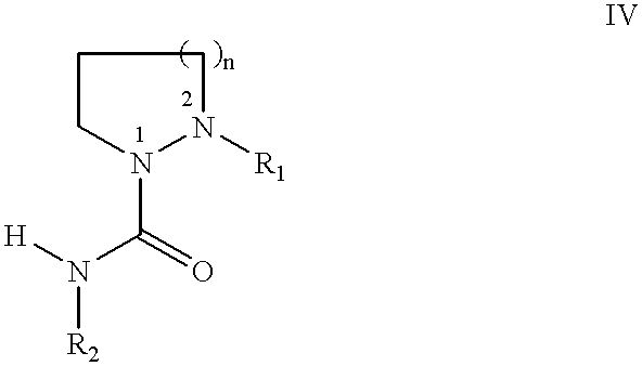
C1CN(C(N([H])[R2])=O)N([R1])C1
